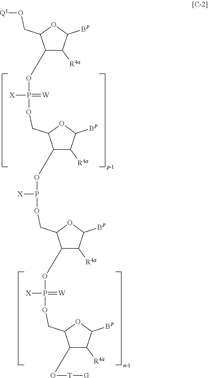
C1(OP(=[W])([X])OCC2C(OP([X])OCC3C(OP(=[W])([X])OCC4C(O[T][G])C([R4a])C([BP])O4)C([R4a])C([BP])O3)C([R4a])C([BP])O2)C([R4a])C([BP])OC1CO[Q1]
